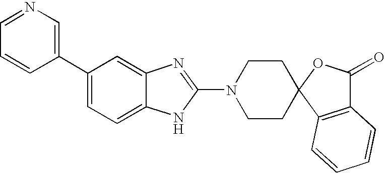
N1=CC=CC(C2=CC=C3C(=C2)N=C(N2CCC4(CC2)OC(=O)C2=C4C=CC=C2)N3)=C1
